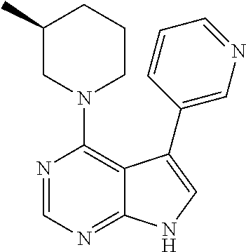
N1(C2=C3C(=NC=N2)NC=C3C2=CN=CC=C2)CCCC(C)C1
